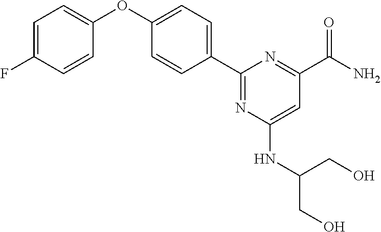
C1=C(F)C=CC(OC2=CC=C(C3=NC(NC(CO)CO)=CC(C(N)=O)=N3)C=C2)=C1
